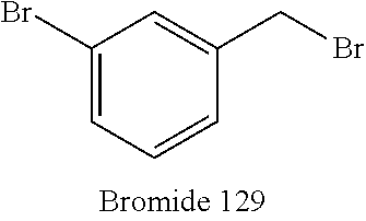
C1(Br)=CC=CC(CBr)=C1
